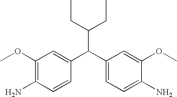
C(C(C1=CC=C(N)C(OC)=C1)C1=CC(OC)=C(N)C=C1)(CC)CC
